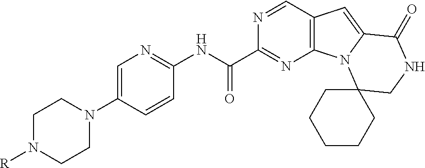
C1N([R])CCN(C2=CN=C(NC(C3=NC4=C(C=N3)C=C3N4C4(CNC3=O)CCCCC4)=O)C=C2)C1
